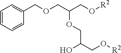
[R2]OCC(COCC1=CC=CC=C1)OCC(CO[R2])O
